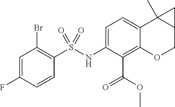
C1(NS(C2=C(Br)C=C(F)C=C2)(=O)=O)=CC=C2C(=C1C(=O)OC)OCC1C2(C)C1
